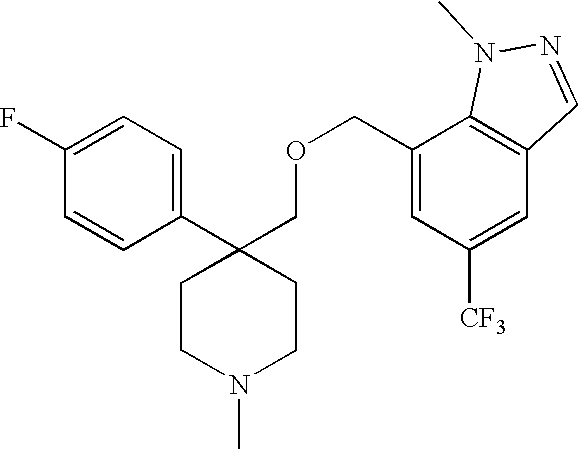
C1(F)=CC=C(C2(COCC3=CC([CF3])=CC4=C3N(C)N=C4)CCN(C)CC2)C=C1
